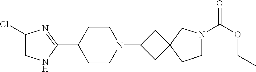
C1(Cl)=CNC(C2CCN(C3CC4(C3)CCN(C(OCC)=O)C4)CC2)=N1
